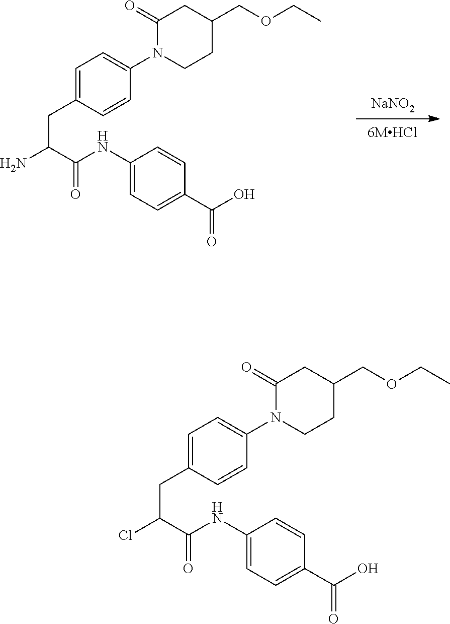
C1=C(CC(N)C(=O)NC2=CC=C(C(O)=O)C=C2)C=CC(N2CCC(COCC)CC2=O)=C1.[NaNO2].C1=C(CC(Cl)C(=O)NC2=CC=C(C(O)=O)C=C2)C=CC(N2CCC(COCC)CC2=O)=C1
